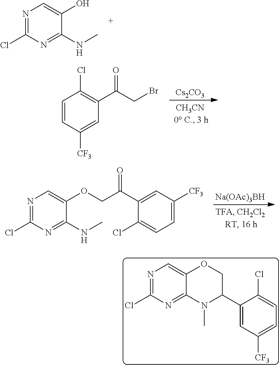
N1=C(Cl)N=C(NC)C(O)=C1.[Cs2CO3].C1=CC([CF3])=CC(C(CBr)=O)=C1Cl.[Na(OAc)3BH].N1=C(Cl)N=C(NC)C(OCC(C2=CC([CF3])=CC=C2Cl)=O)=C1.N1=C(Cl)N=C2C(=C1)OCC(C1=CC([CF3])=CC=C1Cl)N2C
